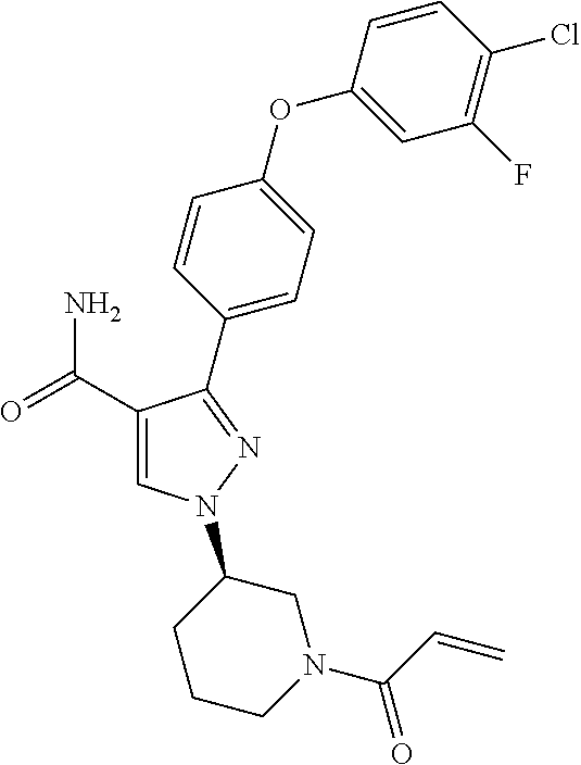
C1(C(=O)N)=CN(C2CCCN(C(C=C)=O)C2)N=C1C1=CC=C(OC2=CC(F)=C(Cl)C=C2)C=C1
